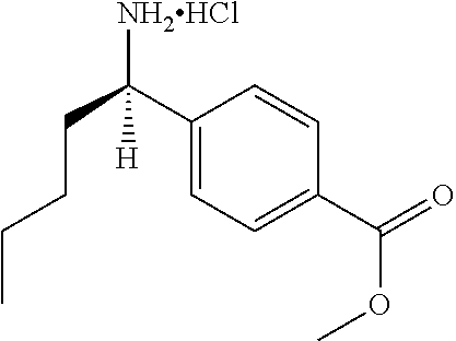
C(CCC([NH2HCl])(C1=CC=C(C(=O)OC)C=C1)[H])C
